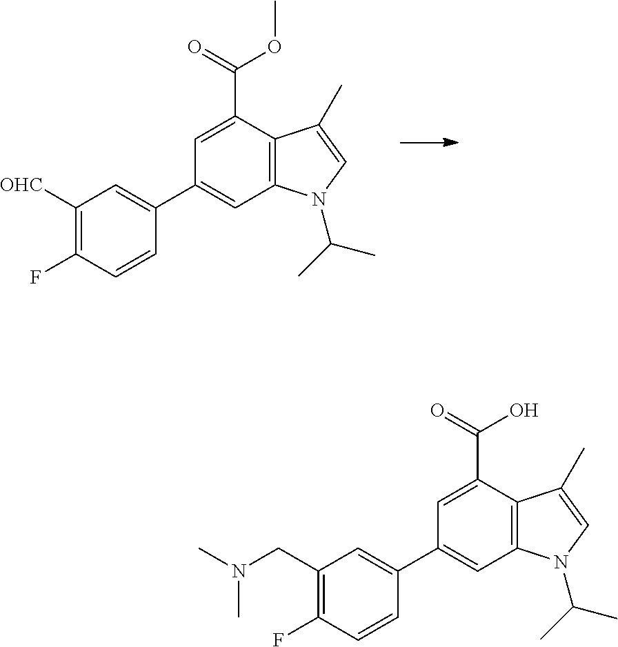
C1=C(C(=O)OC)C2=C(C=C1C1=CC([OHC])=C(F)C=C1)N(C(C)C)C=C2C.C1=C(C(=O)O)C2=C(C=C1C1=CC(CN(C)C)=C(F)C=C1)N(C(C)C)C=C2C
